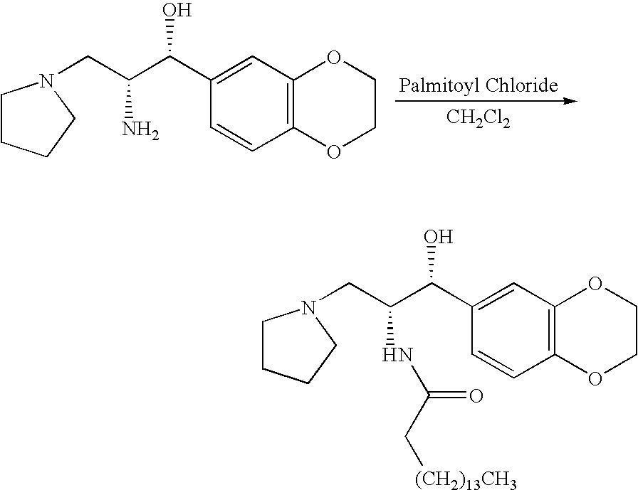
[CH2Cl2].C(C(C(C1=CC2=C(C=C1)OCCO2)O)N)N1CCCC1.C(C(C(C1=CC2=C(C=C1)OCCO2)O)NC(C[(CH2)13CH3])=O)N1CCCC1
